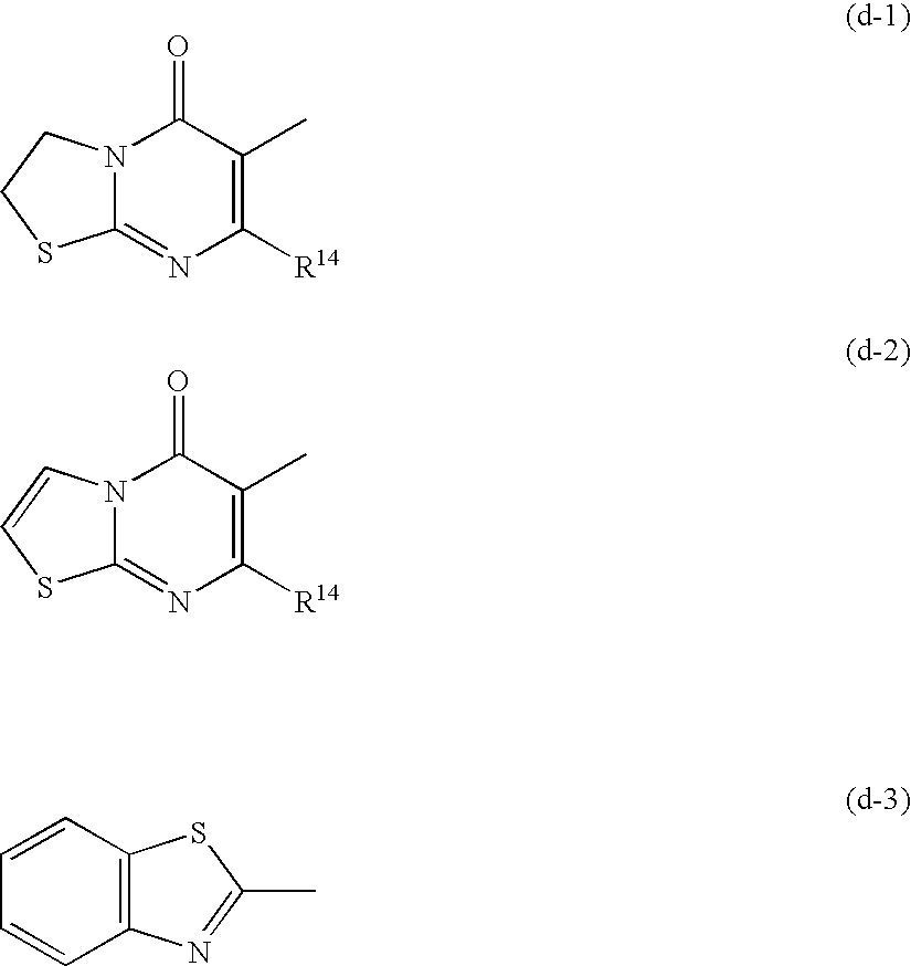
N12C(=NC([R14])=C(C)C1=O)SCC2.N12C(=NC([R14])=C(C)C1=O)SC=C2.C12=C(C=CC=C1)N=C(C)S2
